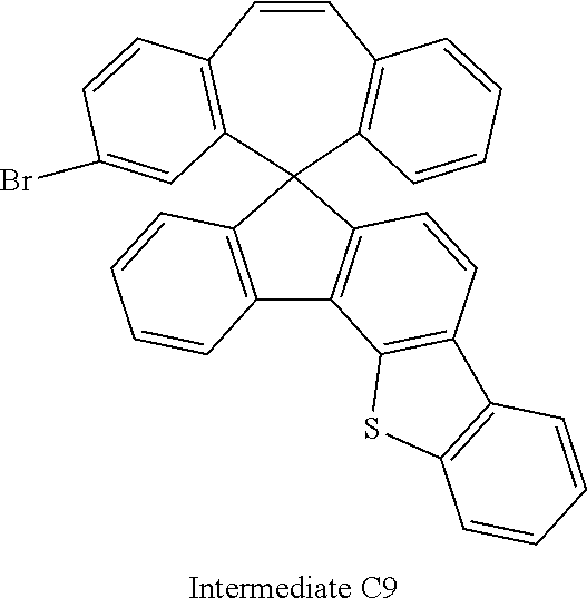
C1=CC2=C(C3=C1C1=C(S3)C=CC=C1)C1=C(C23C2=C(C=CC4=C3C=C(Br)C=C4)C=CC=C2)C=CC=C1
